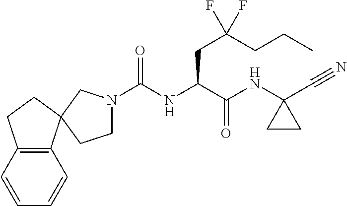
C(NC(C(NC1(C#N)CC1)=O)CC(F)(CCC)F)(N1CCC2(C1)C1=C(CC2)C=CC=C1)=O
